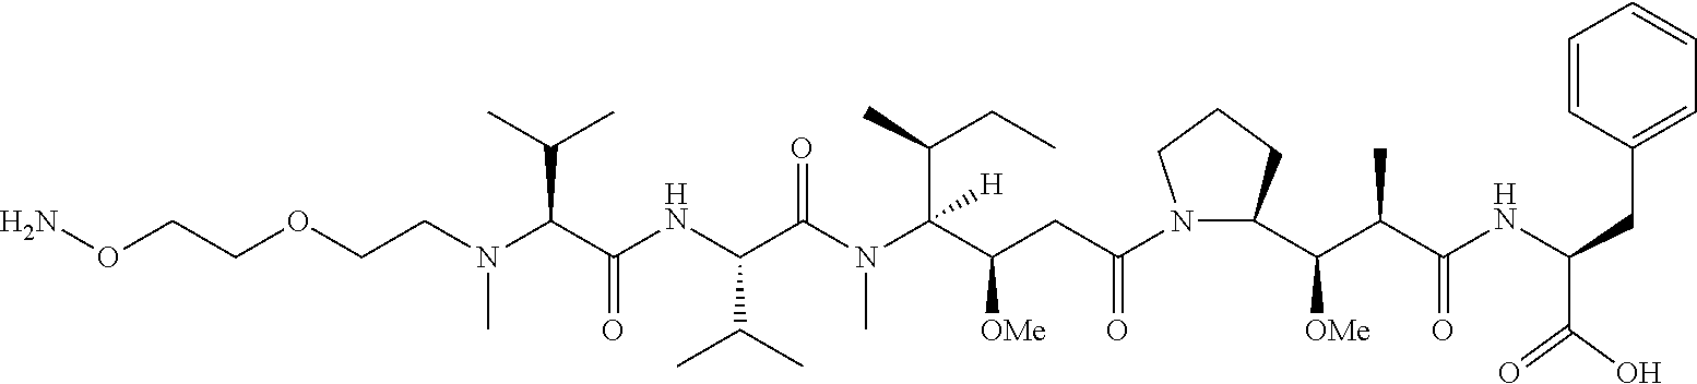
C(C(C(N(C(C(NC(C(N(CCOCCON)C)C(C)C)=O)C(C)C)=O)C)(C(CC)C)[H])[OMe])C(N1C(C(C(C(NC(C(=O)O)CC2=CC=CC=C2)=O)C)[OMe])CCC1)=O
